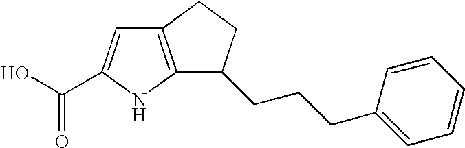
C1=C(CCCC2C3=C(CC2)C=C(C(O)=O)N3)C=CC=C1
